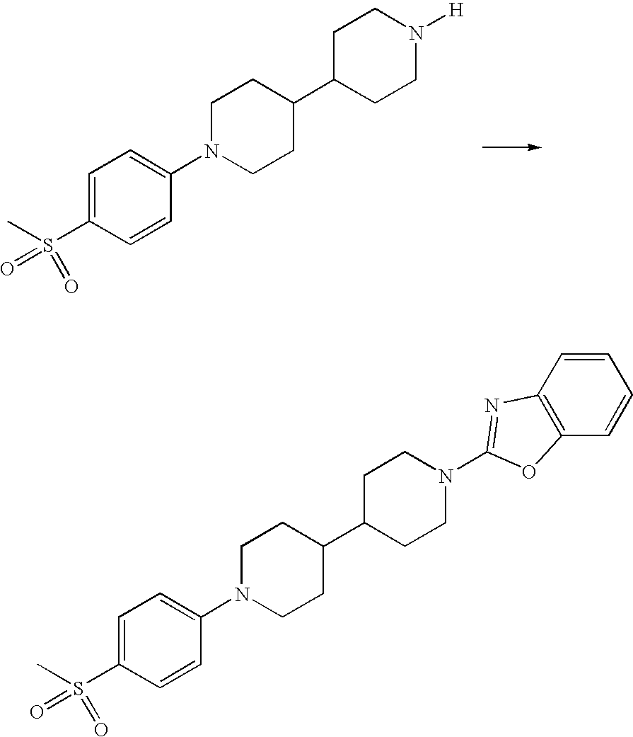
C1=C(S(C)(=O)=O)C=CC(N2CCC(C3CCN([H])CC3)CC2)=C1.C1=C(S(C)(=O)=O)C=CC(N2CCC(C3CCN(C4=NC5=C(C=CC=C5)O4)CC3)CC2)=C1
